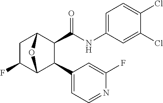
C1C(F)C2C(C3=CC=NC(F)=C3)C(C(NC3=CC=C(Cl)C(Cl)=C3)=O)C1O2
